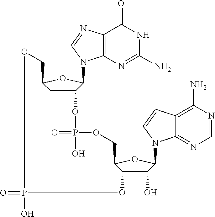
C12=C(N=C(N)NC1=O)N(C1C(OP(=O)(O)OCC3C(O)C(O)C(N4C5=NC=NC(N)=C5C=C4)O3)CC(CO)O1)C=N2.O=PO
